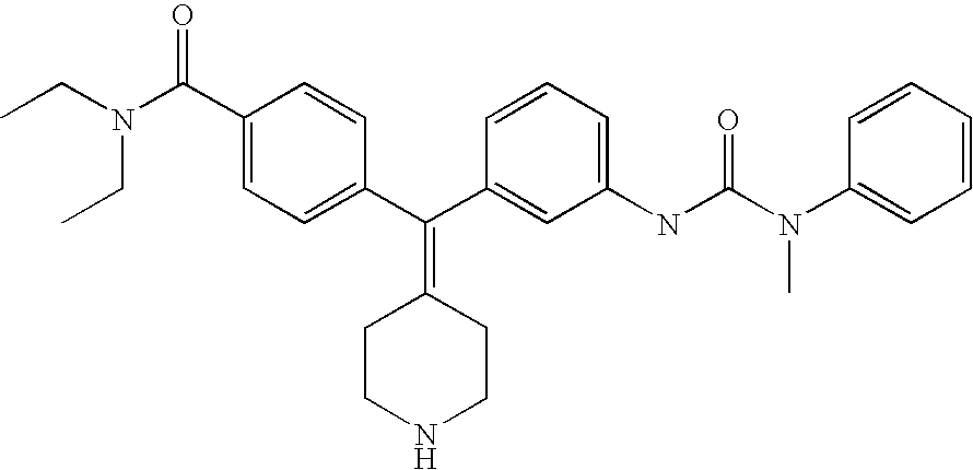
CCN(CC)C(C1=CC=C(C(C2=CC(NC(N(C3=CC=CC=C3)C)=O)=CC=C2)=C2CCNCC2)C=C1)=O
